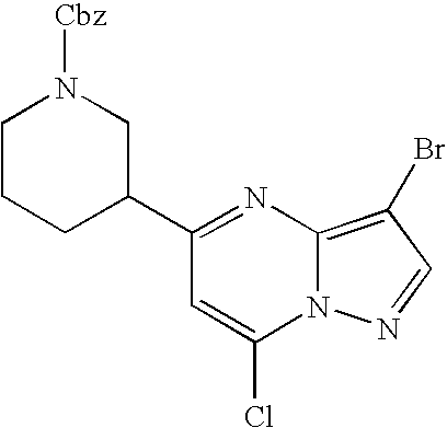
C12=C(Br)C=NN1C(Cl)=CC(C1CN([Cbz])CCC1)=N2
